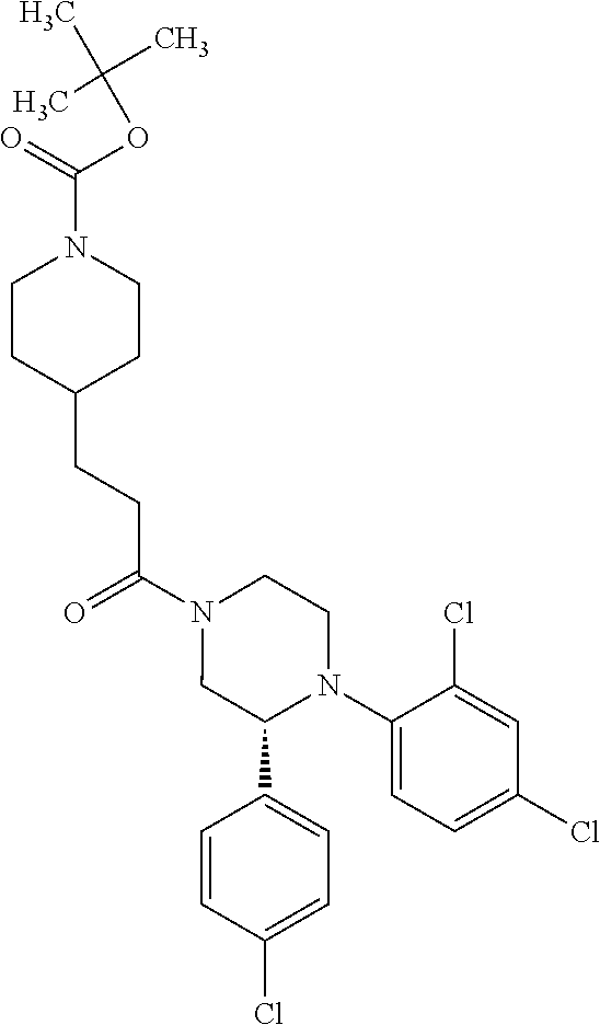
C(N1CC(C2=CC=C(Cl)C=C2)N(C2=CC=C(Cl)C=C2Cl)CC1)(=O)CCC1CCN(C(=O)OC(C)(C)C)CC1
